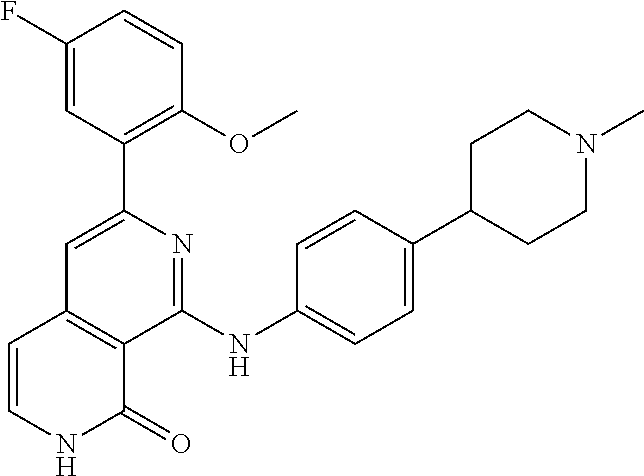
C1(C2=C(OC)C=CC(F)=C2)=CC2=C(C(NC3=CC=C(C4CCN(C)CC4)C=C3)=N1)C(=O)NC=C2
